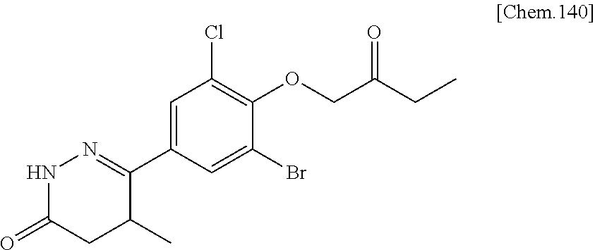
C1(C2=NNC(=O)CC2C)=CC(Cl)=C(OCC(CC)=O)C(Br)=C1
